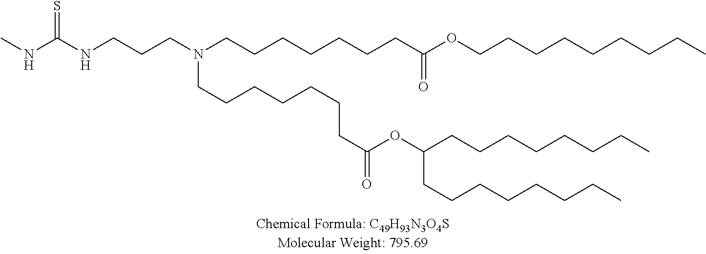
C(CCN(CCCCCCCC(OCCCCCCCCC)=O)CCCCCCCC(OC(CCCCCCCC)CCCCCCCC)=O)NC(NC)=S
